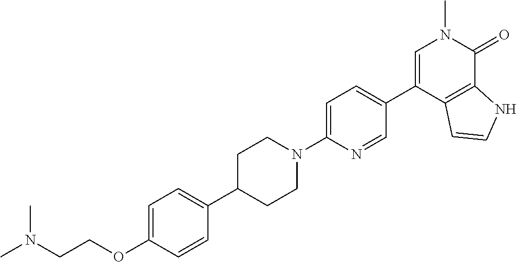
C(OC1=CC=C(C2CCN(C3=CC=C(C4=CN(C)C(=O)C5=C4C=CN5)C=N3)CC2)C=C1)CN(C)C
